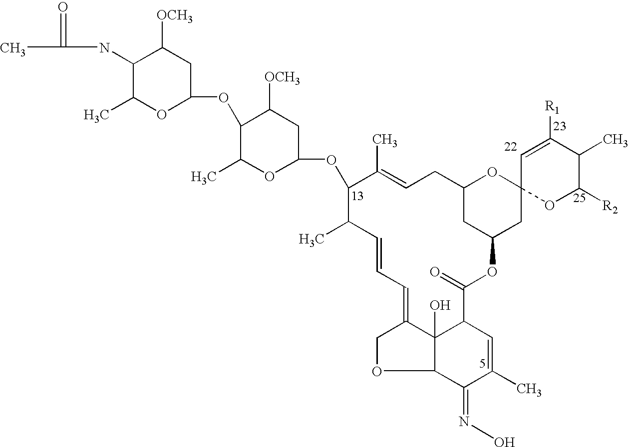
C1(C)C=CC=C2C3(O)C(C(=O)OC4CC(CC=C(C)C1OC1OC(C)C(OC5OC(C)C(NC(=O)C)C([OCH3])C5)C([OCH3])C1)OC1(C4)OC([R2])C(C)C([R1])=C1)C=C(C)C(=NO)C3OC2
